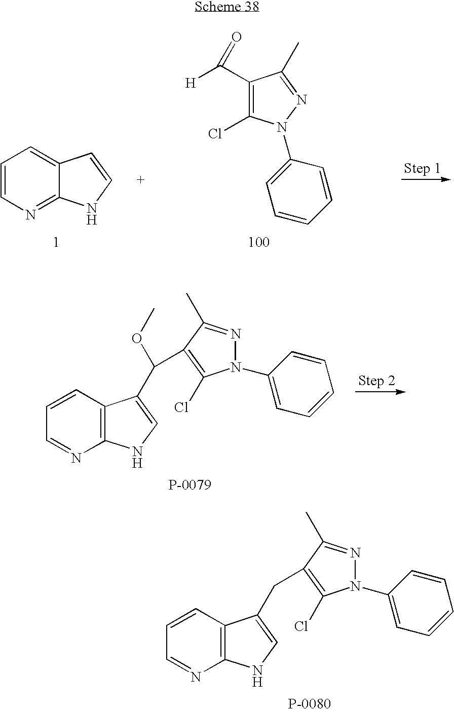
C1=CC2=C(N=C1)NC=C2CC1=C(Cl)N(C2=CC=CC=C2)N=C1C.C1=CN=C2C(=C1)C=CN2.C1(N2C(Cl)=C(C([H])=O)C(C)=N2)=CC=CC=C1.C1=CC2=C(N=C1)NC=C2C(OC)C1=C(Cl)N(C2=CC=CC=C2)N=C1C
